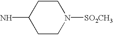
C1CN([SO2CH3])CCC1N
